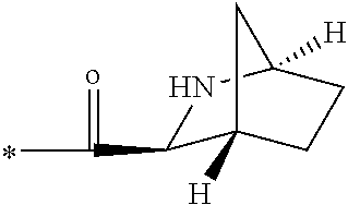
C1(C(C)=o)C2([H])CCC([H])(N1)C2
